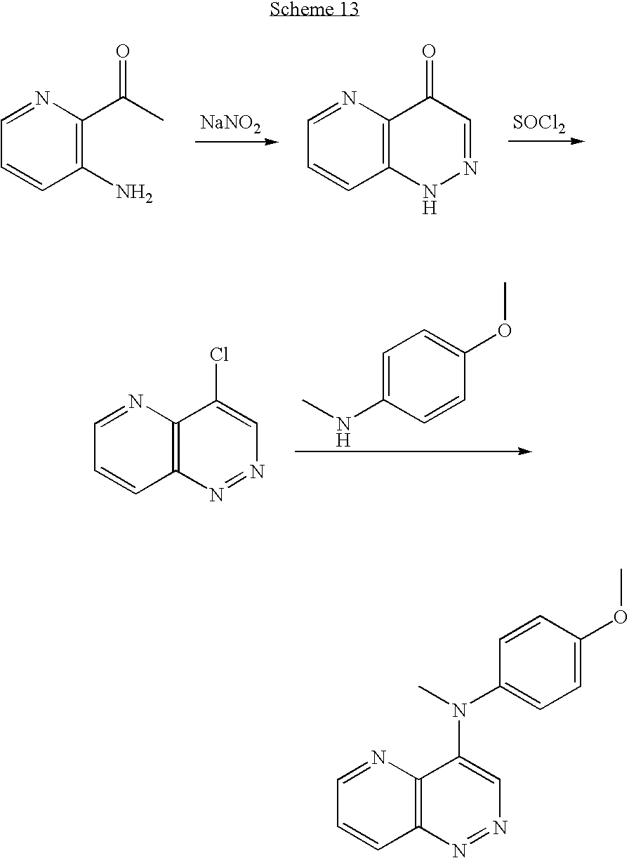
[NaNO2].[SOCl2].C1=NC(C(C)=O)=C(N)C=C1.C1=NC2=C(C=C1)NN=CC2=O.C1=C(NC)C=CC(OC)=C1.C1=NC2=C(C=C1)N=NC=C2Cl.C1=NC2=C(C=C1)N=NC=C2N(C1=CC=C(OC)C=C1)C
